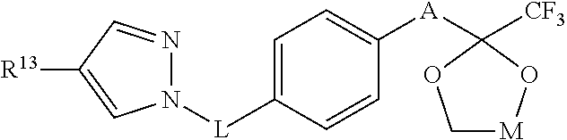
N1([L]C2=CC=C([A]C3([CF3])O[M]CO3)C=C2)N=CC([R13])=C1
